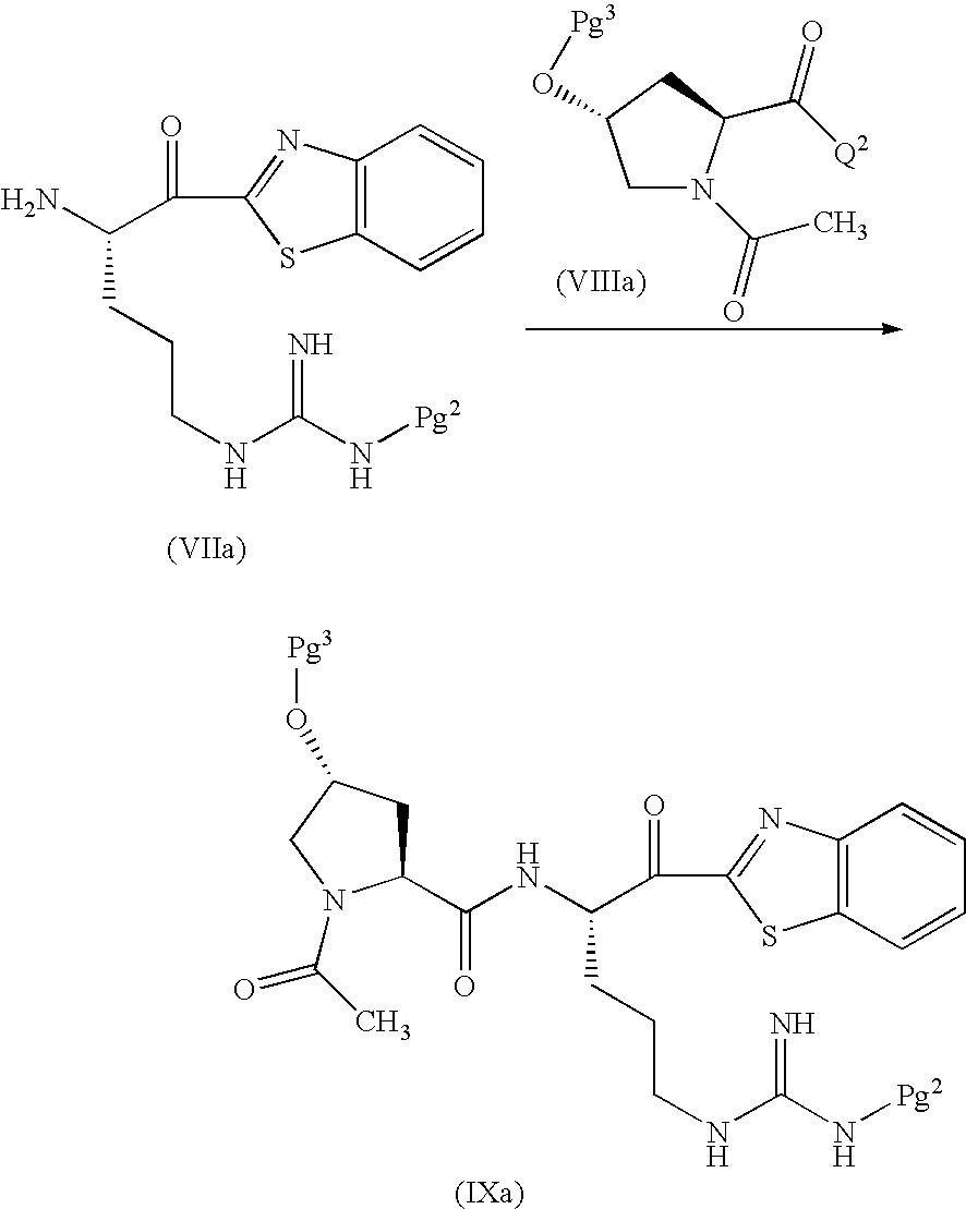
C12=C(C=CC=C1)SC(C(=O)C(N)CCCNC(N[Pg2])=N)=N2.C1N(C(C)=O)C(C([Q2])=O)CC1O[Pg3].C12=C(C=CC=C1)SC(C(=O)C(NC(=O)C1CC(O[Pg3])CN1C(C)=O)CCCNC(N[Pg2])=N)=N2
